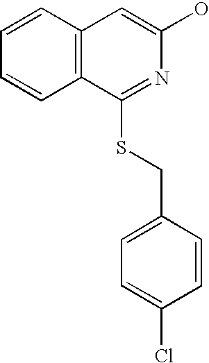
C12=C(C=C(O)N=C1SCC1=CC=C(Cl)C=C1)C=CC=C2
